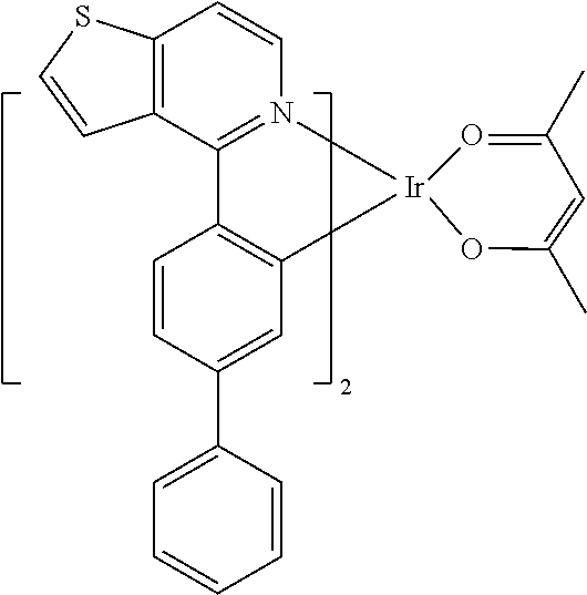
C1=CC(C2=CC=CC=C2)=CC2=C1C1=N(C=CC3=C1C=CS3)C[Ir]1(C2)O=C(C)C=C(C)O1
